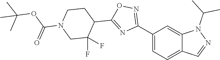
C1(C2=NOC(C3CCN(C(OC(C)(C)C)=O)CC3(F)F)=N2)=CC=C2C(=C1)N(C(C)C)N=C2
